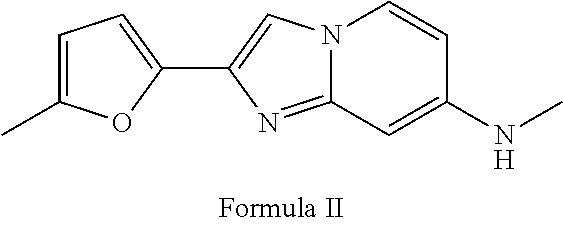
N12C(=NC(C3=CC=C(C)O3)=C1)C=C(NC)C=C2
